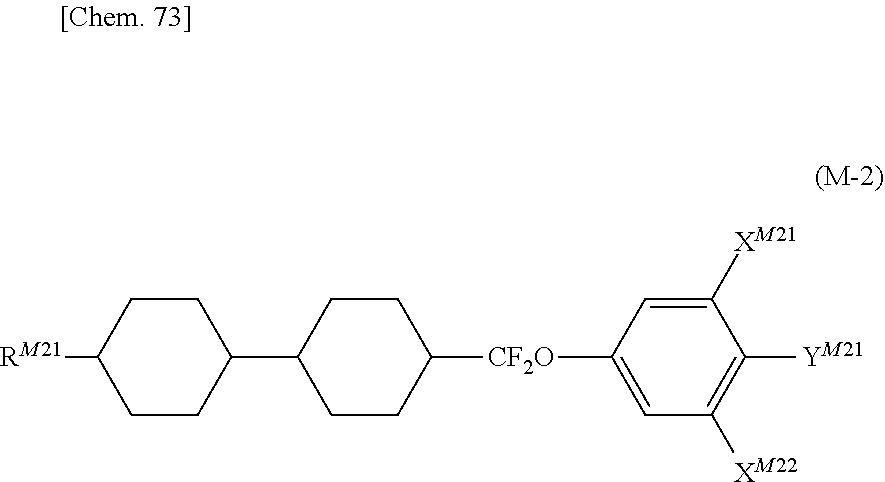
C1([CF2O]C2CCC(C3CCC([RM21])CC3)CC2)=CC([XM22])=C([YM21])C([XM21])=C1
